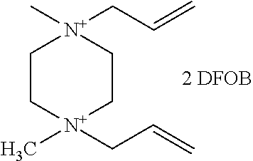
C1C[N+](CC=C)(C)CC[N+]1(C)CC=C.[2 DFOB]
